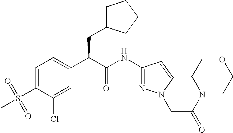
C1=C(S(=O)(C)=O)C(Cl)=CC(C(C(NC2=NN(CC(=O)N3CCOCC3)C=C2)=O)CC2CCCC2)=C1
